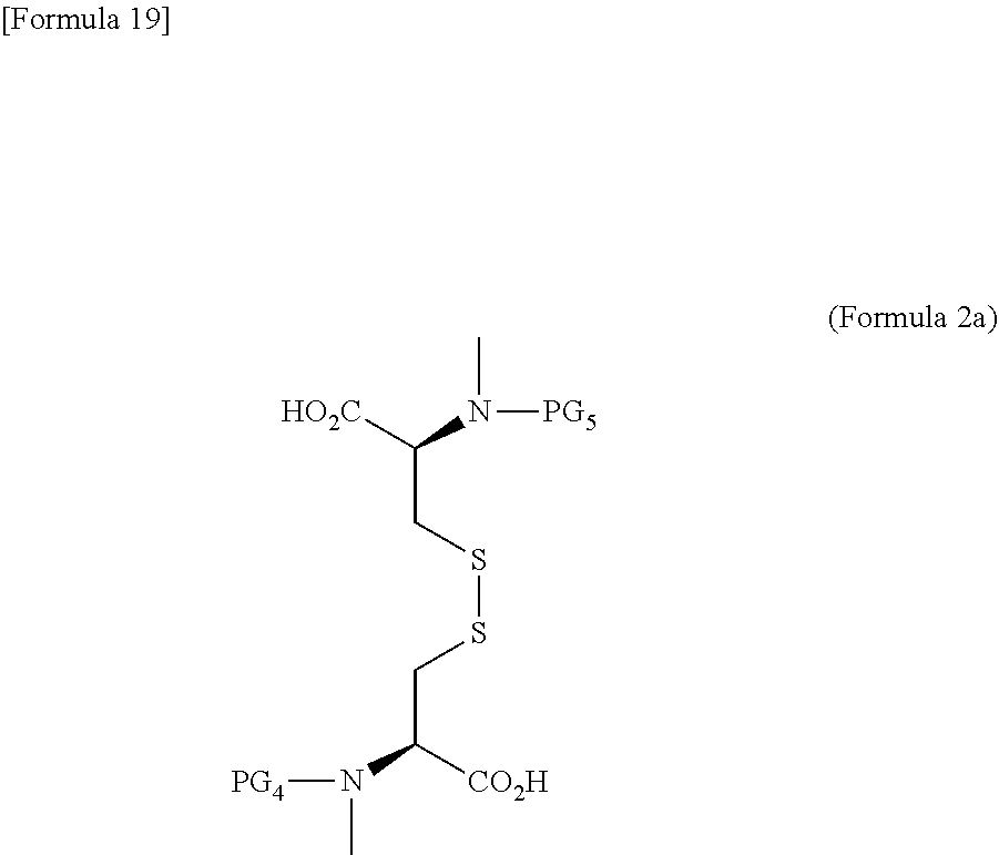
[HO2C]C(N([PG5])C)CSSCC(N([PG4])C)[CO2H]
